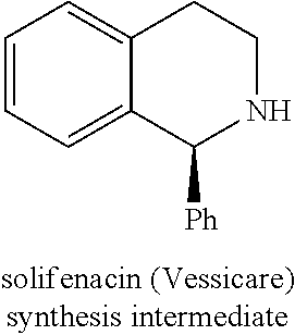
C1=CC=C2C(=C1)CCNC2[Ph]
